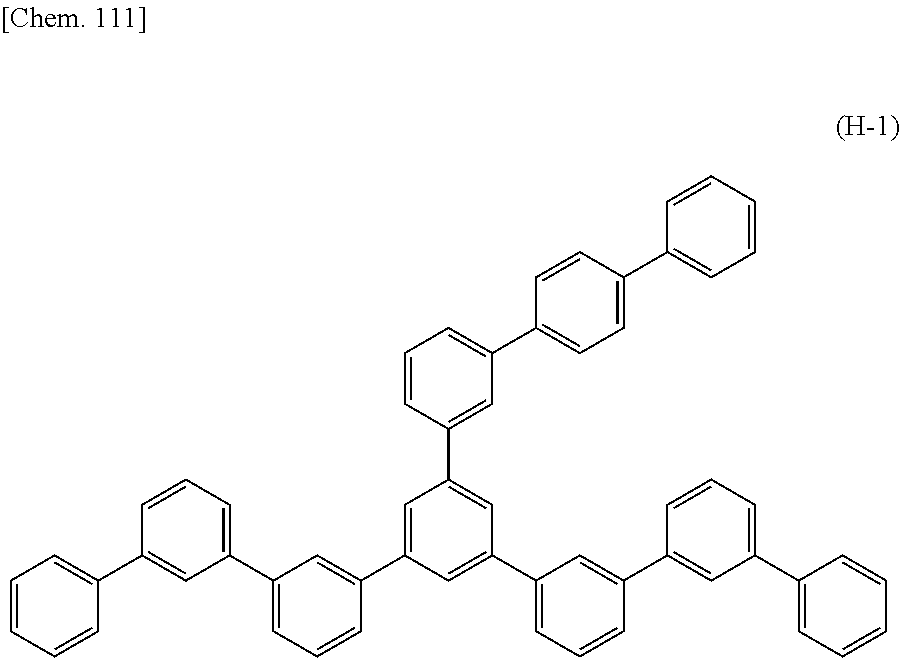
C1=CC=CC=C1C1=CC=C(C2=CC=CC(C3=CC(C4=CC=CC(C5=CC(C6=CC=CC=C6)=CC=C5)=C4)=CC(C4=CC(C5=CC=CC(C6=CC=CC=C6)=C5)=CC=C4)=C3)=C2)C=C1
